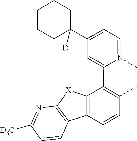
C1=N(C)C(C2=C(C)C=CC3=C2[X]C2=C3C=CC([D3C])=N2)=CC(C2([D])CCCCC2)=C1
